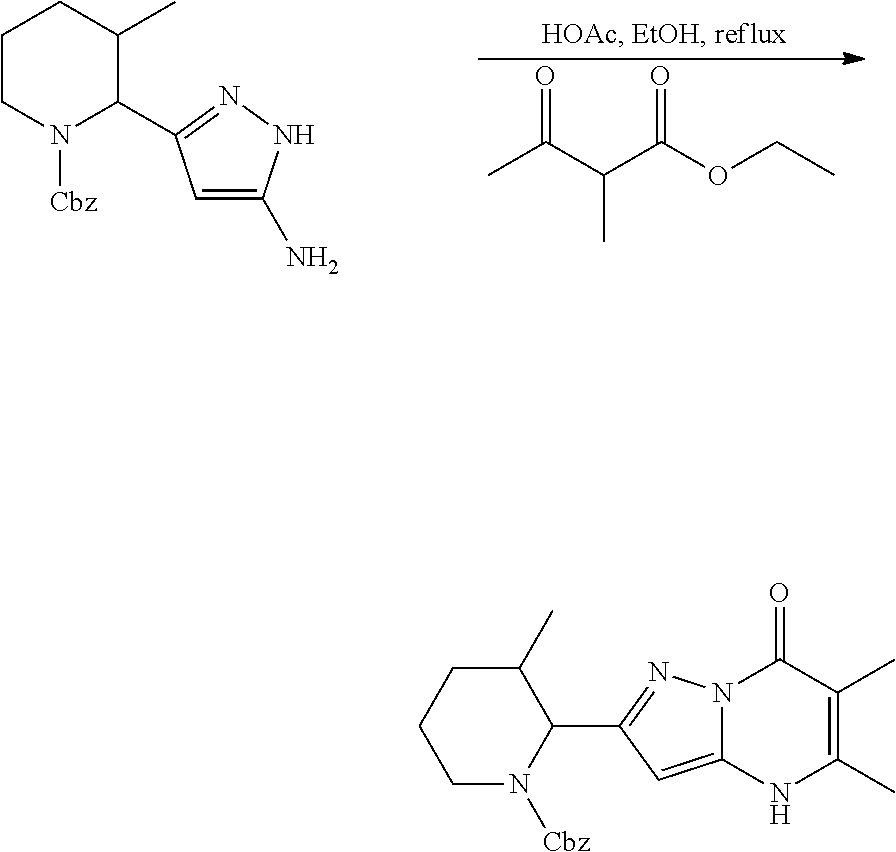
C1CN([Cbz])C(C2=NNC(N)=C2)C(C)C1.CC(C(C(OCC)=O)C)=O.N12C(=CC(C3C(C)CCCN3[Cbz])=N1)NC(C)=C(C)C2=O
